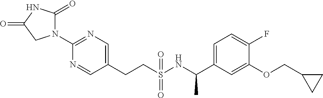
C1(N2C(=O)NC(=O)C2)=NC=C(CCS(NC(C2=CC=C(F)C(OCC3CC3)=C2)C)(=O)=O)C=N1
